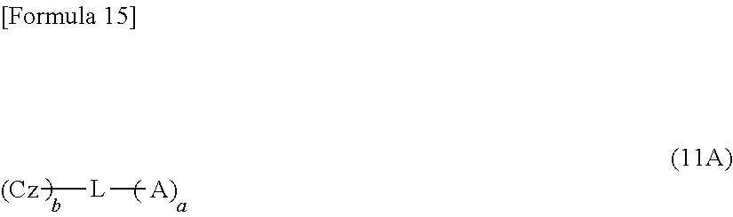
[(Cz][L][A)]
